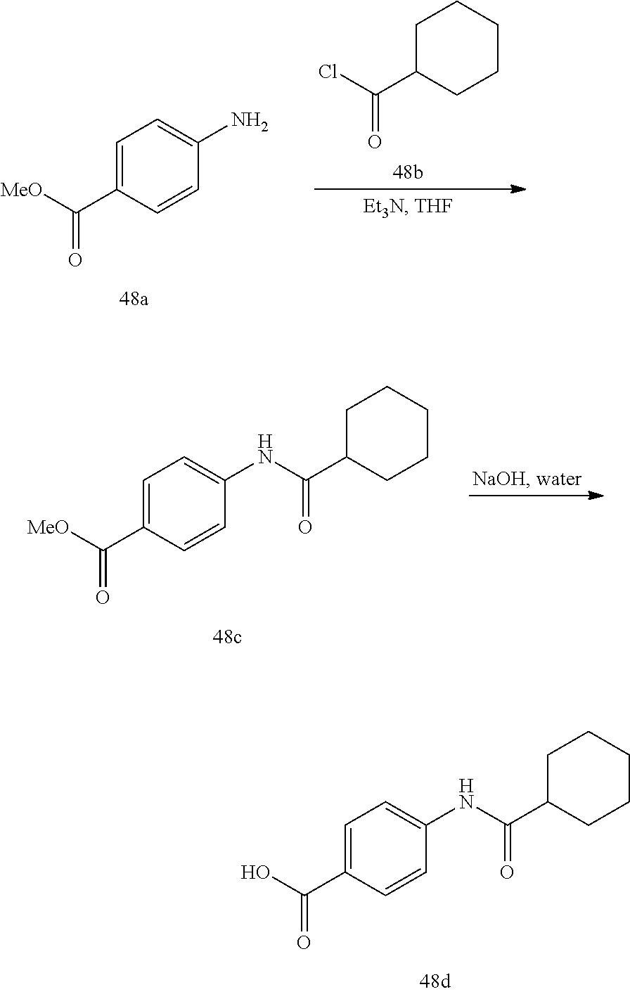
C1=C(C(O)=O)C=CC(NC(C2CCCCC2)=O)=C1.C1=C(C([MeO])=O)C=CC(N)=C1.C1C(C(Cl)=O)CCCC1.C1=C(C([MeO])=O)C=CC(NC(C2CCCCC2)=O)=C1
